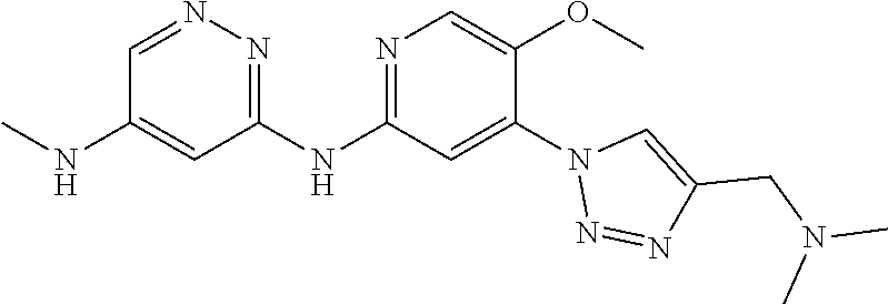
C1(NC2=NC=C(OC)C(N3N=NC(CN(C)C)=C3)=C2)=NN=CC(NC)=C1
